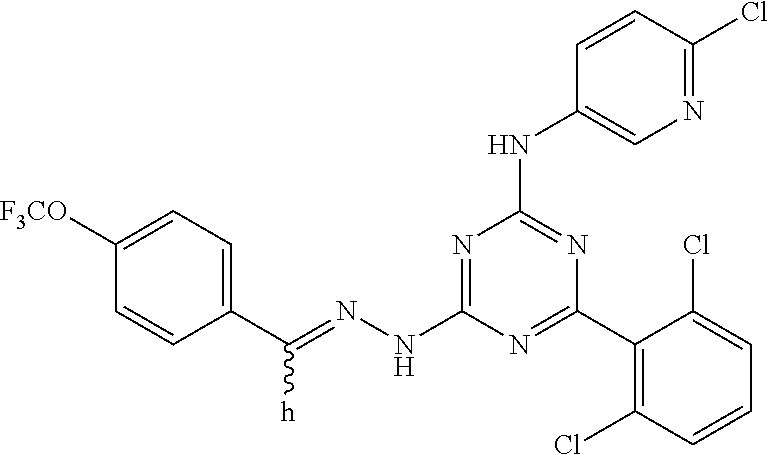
C1(C(=NNC2=NC(NC3=CN=C(Cl)C=C3)=NC(C3=C(Cl)C=CC=C3Cl)=N2)[h])=CC=C([F3CO])C=C1
